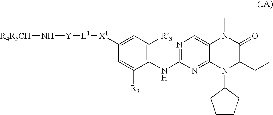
C1(NC2=NC=C3C(=N2)N(C2CCCC2)C(CC)C(=O)N3C)=C([R3])C=C([X1][L1][Y]N[R4R5CH])C=C1[R3]
